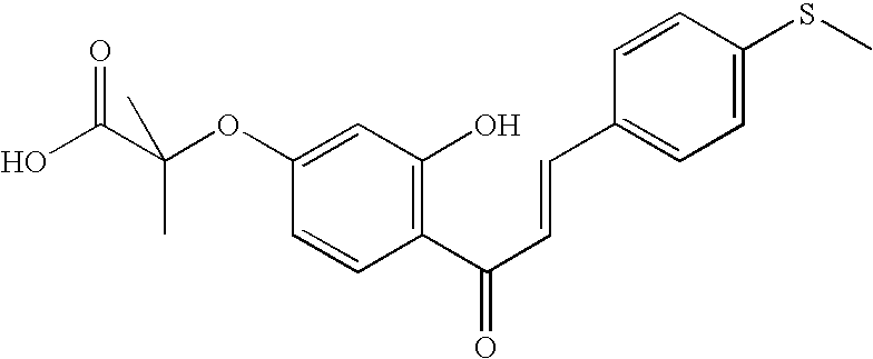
C1(OC(C(O)=O)(C)C)=CC(O)=C(C(C=CC2=CC=C(SC)C=C2)=O)C=C1
